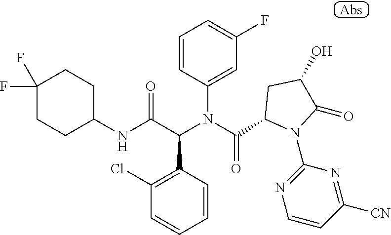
C1=CC(N(C(C2N(C3=NC=CC([CN])=N3)C(=O)C(O)C2)=O)C(C(NC2CCC(F)(F)CC2)=O)C2=C(Cl)C=CC=C2)=CC(F)=C1
